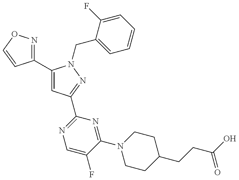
C1(C2=CC(C3=NC=C(F)C(N4CCC(CCC(=O)O)CC4)=N3)=NN2CC2=CC=CC=C2F)=NOC=C1
